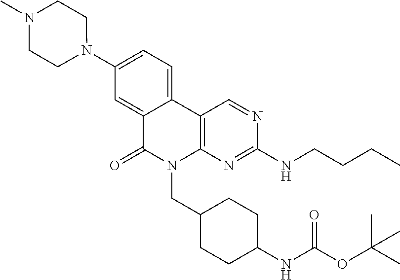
C1(N2CCN(C)CC2)=CC=C2C(=C1)C(=O)N(CC1CCC(NC(OC(C)(C)C)=O)CC1)C1=C2C=NC(NCCCC)=N1
